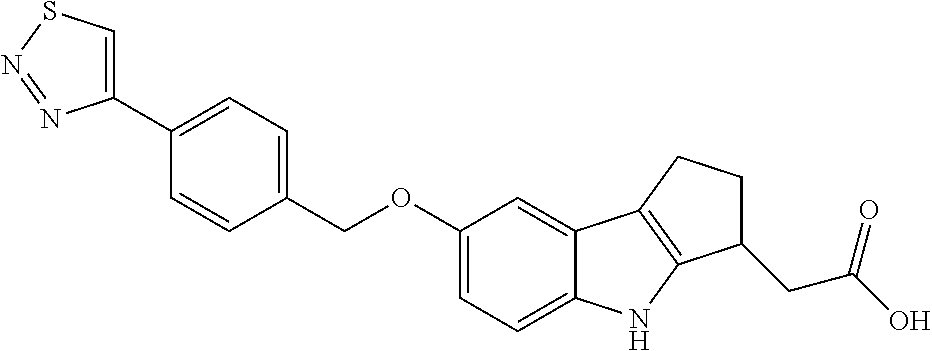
C1=C(C2=CSN=N2)C=CC(COC2=CC=C3C(=C2)C2=C(N3)C(CC(O)=O)CC2)=C1
